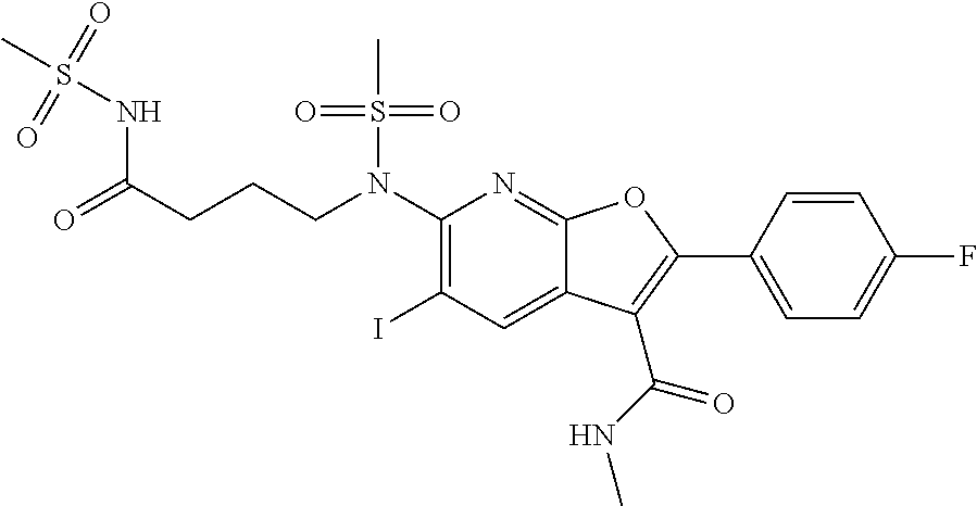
C1(N(CCCC(=O)NS(C)(=O)=O)S(C)(=O)=O)=C(I)C=C2C(=N1)OC(C1=CC=C(F)C=C1)=C2C(NC)=O
